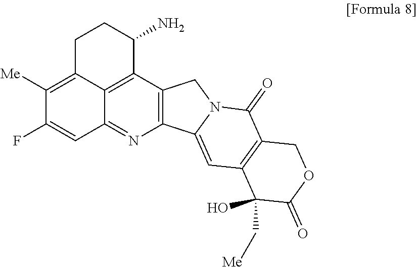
C12=C3C(=NC4=C1CN1C4=CC4=C(C1=O)COC(=O)C4(C[Me])O)C=C(F)C([Me])=C3CCC2N
